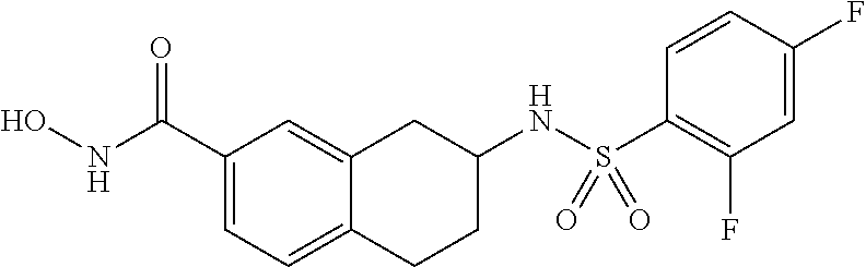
C1(C(NO)=O)=CC=C2C(=C1)CC(NS(C1=C(F)C=C(F)C=C1)(=O)=O)CC2
